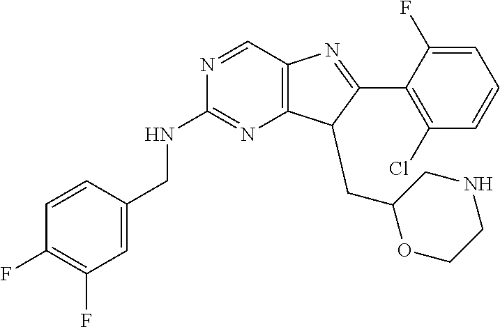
C1=C(CNC2=NC3=C(C=N2)N=C(C2=C(Cl)C=CC=C2F)C3CC2OCCNC2)C=CC(F)=C1F
